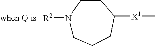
[R2]N1CCCC([X1]C)CC1
